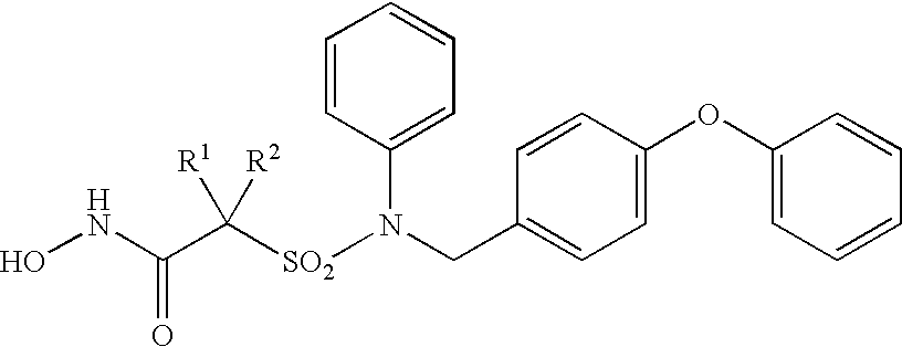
N(CC1=CC=C(OC2=CC=CC=C2)C=C1)([SO2]C(C(NO)=O)([R1])[R2])C1=CC=CC=C1
